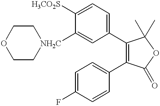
C1=C([NH2C]2CCOCC2)C([H3CO2S])=CC=C1C1=C(C2=CC=C(F)C=C2)C(=O)OC1(C)C
